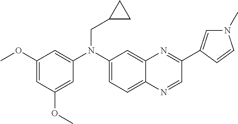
C1(N(C2=CC(OC)=CC(OC)=C2)CC2CC2)=CC=C2C(=C1)N=C(C1=CN(C)C=C1)C=N2
